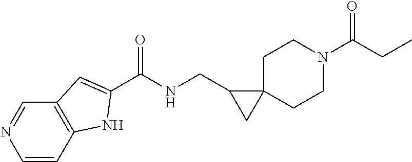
C1=CC2=C(C=N1)C=C(C(NCC1CC13CCN(C(CC)=O)CC3)=O)N2
